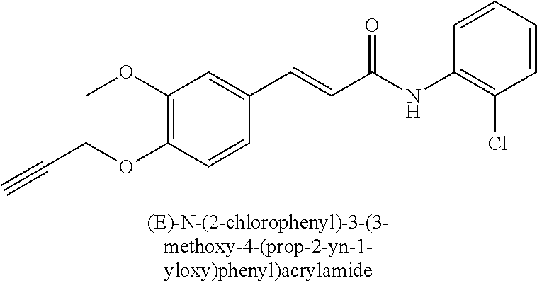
C1(OC)=C(OCC#C)C=CC(C=CC(=O)NC2=C(Cl)C=CC=C2)=C1
